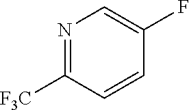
C1=C(F)C=CC([F3C])=N1
